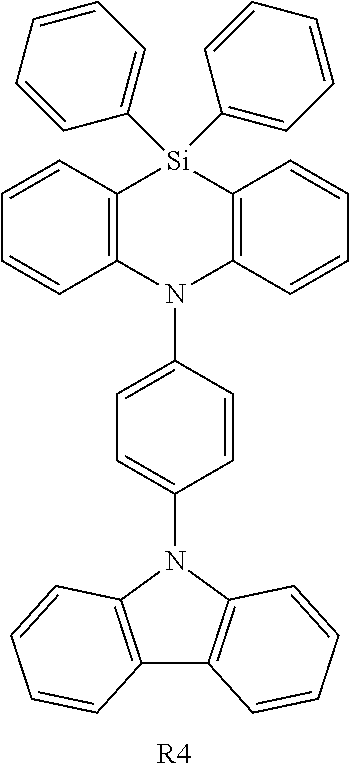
C1=CC2=C(C=C1)N(C1=CC=C(N3C4=C(C5=C3C=CC=C5)C=CC=C4)C=C1)C1=C([Si]2(C2=CC=CC=C2)C2=CC=CC=C2)C=CC=C1.[R4]
